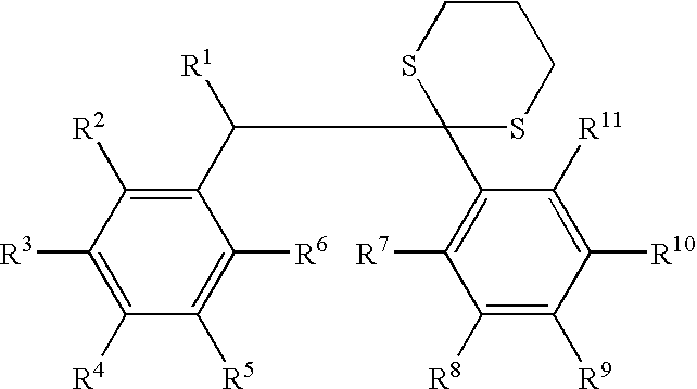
C1([R4])=C([R3])C([R2])=C(C([R1])C2(C3=C([R7])C([R8])=C([R9])C([R10])=C3[R11])SCCCS2)C([R6])=C1[R5]
